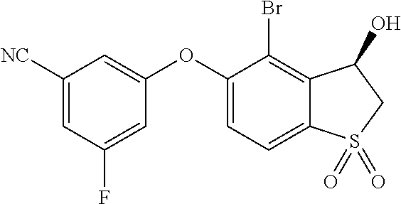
C1([NC])=CC(F)=CC(OC2=CC=C3C(=C2Br)C(O)CS3(=O)=O)=C1
